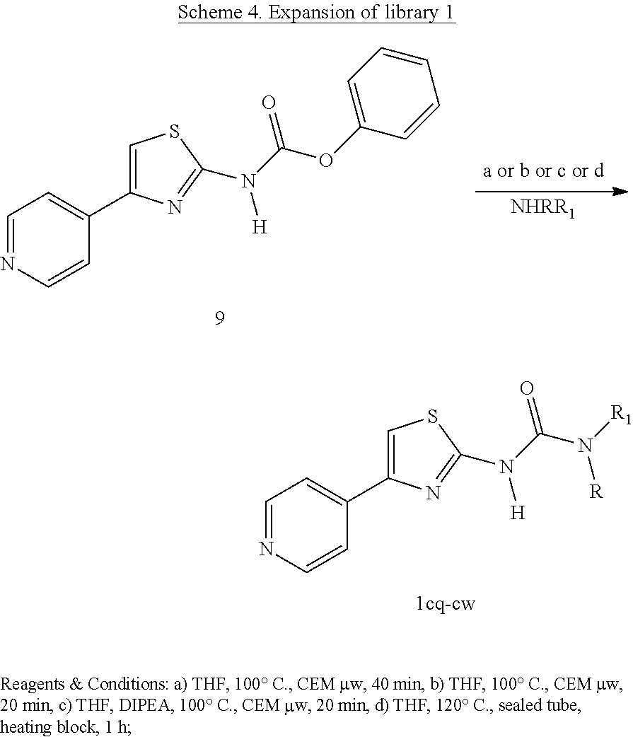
[NHRR1].C1=NC=CC(C2=CSC(N(C(=O)OC3=CC=CC=C3)[H])=N2)=C1.C1=NC=CC(C2=CSC(N(C(=O)N([R1])[R])[H])=N2)=C1
